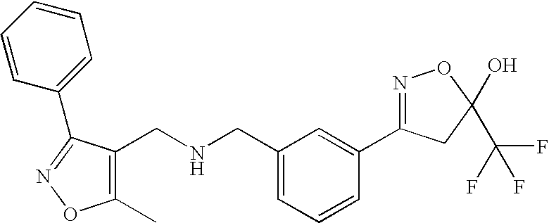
C1=C(CNCC2=C(C)ON=C2C2=CC=CC=C2)C=C(C2=NOC(C(F)(F)F)(O)C2)C=C1
